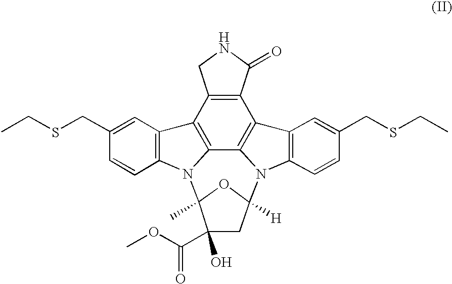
C12=C3C4=C(C5=C1CNC5=O)C1=C(N4C4([H])CC(O)(C(OC)=O)C(C)(N3C3=C2C=C(CSCC)C=C3)O4)C=CC(CSCC)=C1
